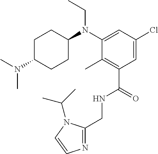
C1(CNC(C2=C(C)C(N(CC)C3CCC(N(C)C)CC3)=CC(Cl)=C2)=O)=NC=CN1C(C)C
